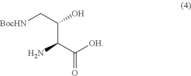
[BocHN]CC(C(C([OH])=O)N)O
